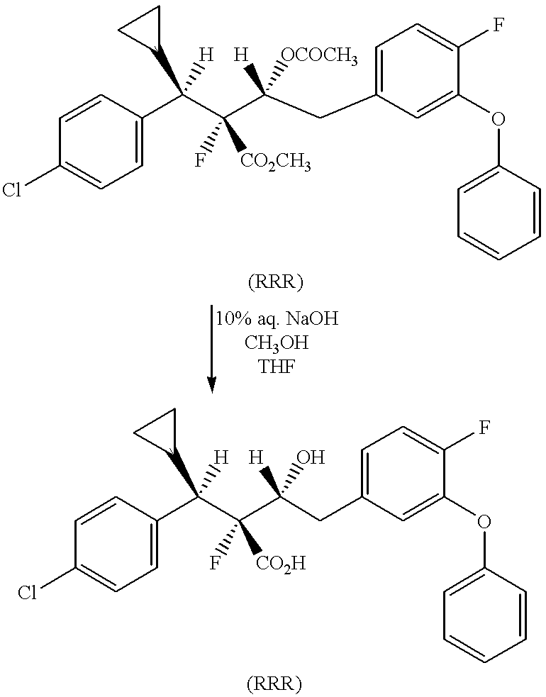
C1=C(C(C(C(CC2=CC=C(F)C(OC3=CC=CC=C3)=C2)([H])[OCOCH3])(F)[CO2CH3])(C2CC2)[H])C=CC(Cl)=C1.C1=C(C(C(C(CC2=CC=C(F)C(OC3=CC=CC=C3)=C2)([H])O)(F)[CO2H])(C2CC2)[H])C=CC(Cl)=C1
